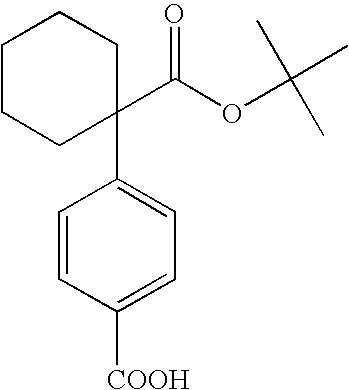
C1=CC([COOH])=CC=C1C1(C(OC(C)(C)C)=O)CCCCC1
